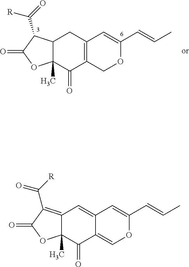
C12=CC3=C(C([R])=O)C(=O)OC3(C)C(=O)C1=COC(C=CC)=C2.C12=C(COC(C=CC)=C1)C(=O)C1(C)C(C2)C(C(=O)[R])C(=O)O1
